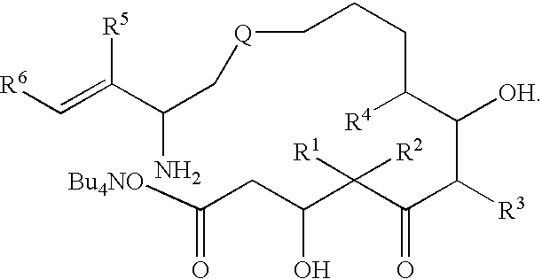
C(CC(C(C(C(C(C(CC([Bu4NO])=O)O)([R1])[R2])=O)[R3])[OH])[R4])C[Q]CC(C(=C[R6])[R5])N
